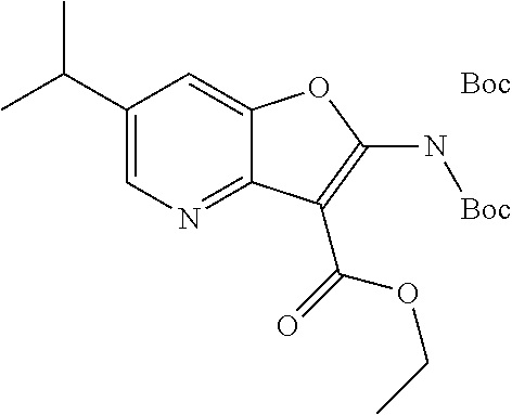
C1(C(C)C)=CN=C2C(=C1)OC(N[Boc])=C2C(=O)OCC.[Boc]
